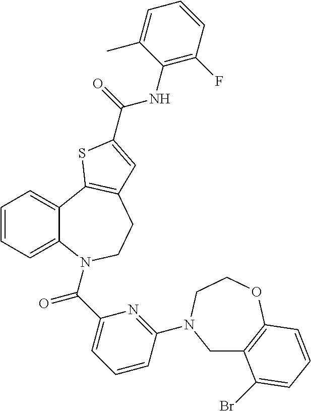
C1=CC=C2C(=C1)C1=C(CCN2C(C2=CC=CC(N3CC4=C(OCC3)C=CC=C4Br)=N2)=O)C=C(C(NC2=C(F)C=CC=C2C)=O)S1
